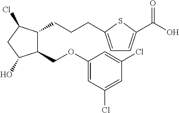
C1(COC2=CC(Cl)=CC(Cl)=C2)C(CCCC2=CC=C(C(O)=O)S2)C(Cl)CC1O
